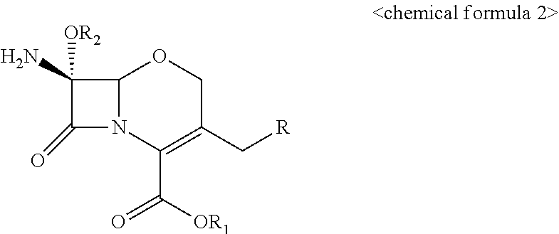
C12N(C(C([OR1])=O)=C(C[R])CO1)C(=O)C2([OR2])N
